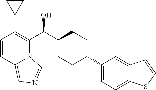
C1=CC2=CN=CN2C(C(C2CCC(C3=CC=C4C(=C3)C=CS4)CC2)O)=C1C1CC1
